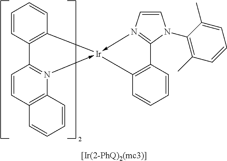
C1=CC2=C(N3->[Ir]4(-N5=C(N(C6=C(C)C=CC=C6C)C=C5)C5=C4C=CC=C5)C4=C(C=31)C=CC=C4)C=CC=C2
